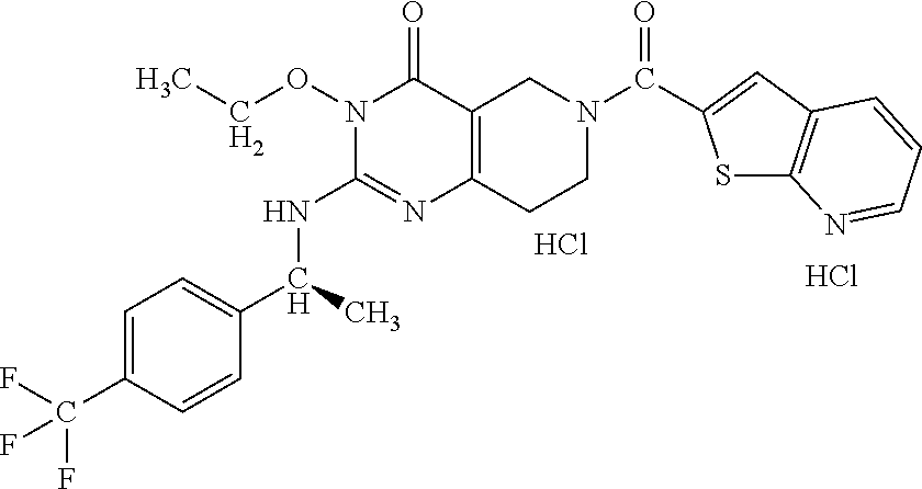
C1=C(C(F)(F)F)C=CC(C(C)NC2=NC3=C(C(=O)N2OCC)CN(C(=O)C2=CC4=C(S2)N=CC=C4)CC3)=C1.Cl.Cl
